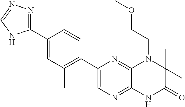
C12=NC=C(C3=C(C)C=C(C4=NN=CN4)C=C3)N=C1N(CCOC)C(C)(C)C(=O)N2
